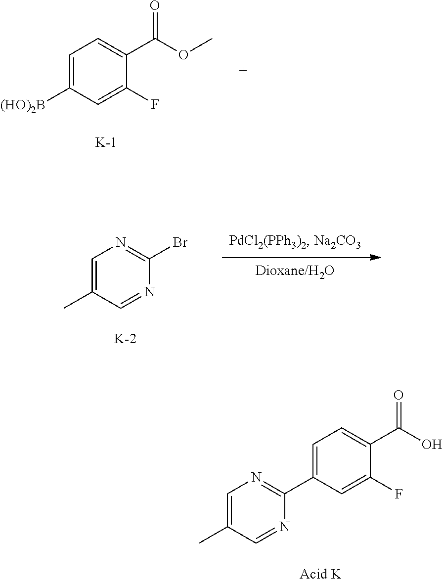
C1=C([(HO)2B])C=C(F)C(C(OC)=O)=C1.[K].C1=C(C)C=NC(Br)=N1.[K].C1=C(C)C=NC(C2=CC=C(C(O)=O)C(F)=C2)=N1
